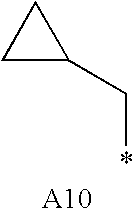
C1C(C*)C1
